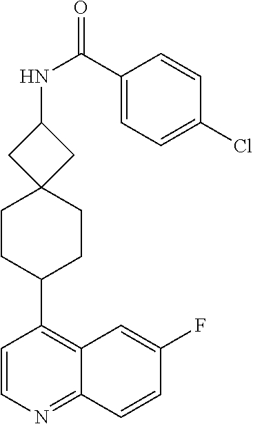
C12=NC=CC(C3CCC4(CC3)CC(NC(C3=CC=C(Cl)C=C3)=O)C4)=C1C=C(F)C=C2
